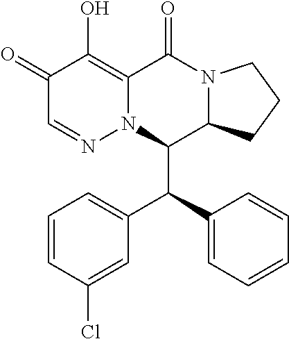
C1=CC=CC=C1C(C1=CC=CC(Cl)=C1)C1C2N(CCC2)C(=O)C2=C(O)C(=O)C=NN12
